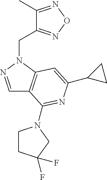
C1=NN(CC2=NON=C2C)C2=C1C(N1CCC(F)(F)C1)=NC(C1CC1)=C2
